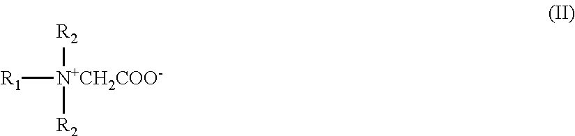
[R2][N+CH2COO-]([R2])[R1]
